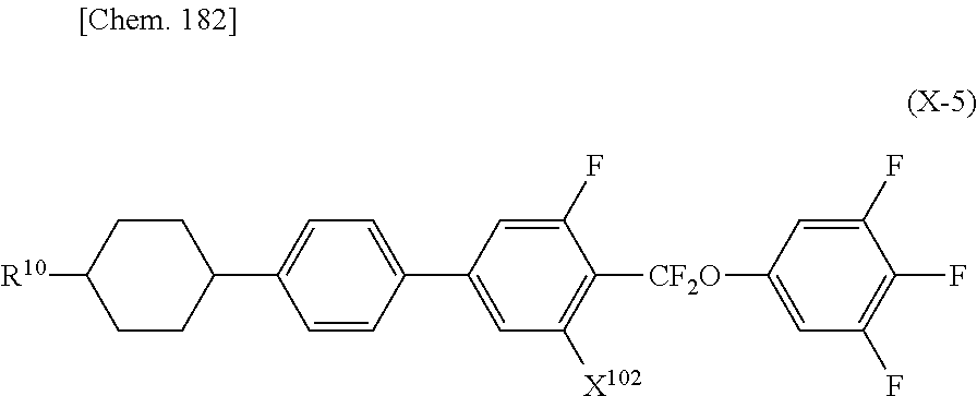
C1=C(F)C([CF2O]C2=CC(F)=C(F)C(F)=C2)=C([X102])C=C1C1=CC=C(C2CCC([R10])CC2)C=C1
